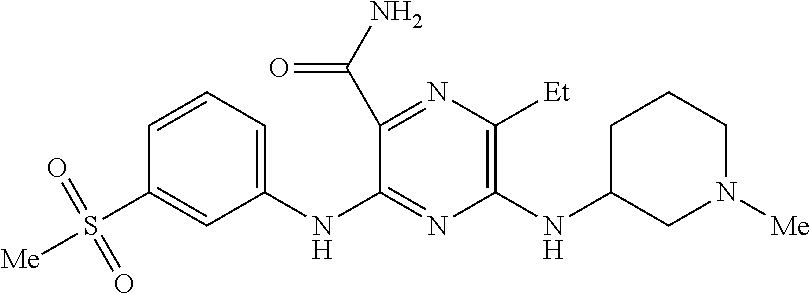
N(C1=C([Et])N=C(C(N)=O)C(NC2=CC=CC(S([Me])(=O)=O)=C2)=N1)C1CN([Me])CCC1
